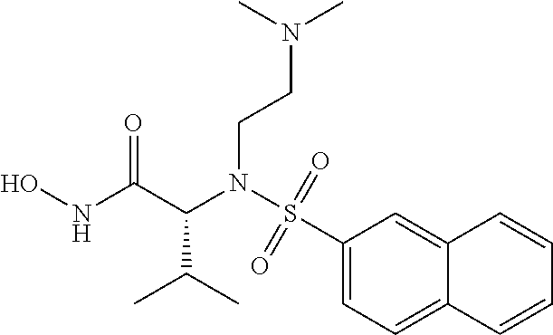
N(C(C(NO)=O)C(C)C)(S(C1=CC=C2C(=C1)C=CC=C2)(=O)=O)CCN(C)C
